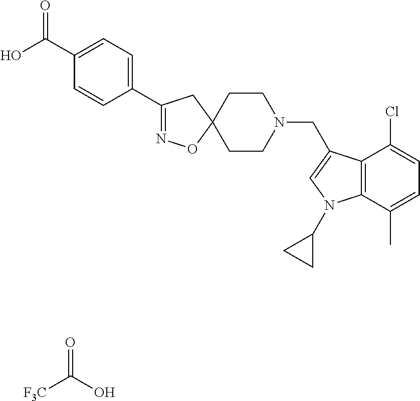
O=C(O)[F3C].O=C(C1=CC=C(C2=NOC3(C2)CCN(CC2=CN(C4CC4)C4=C2C(Cl)=CC=C4C)CC3)C=C1)O
